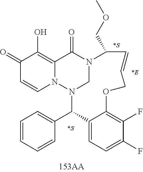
C1(=O)C=CN2C(=C1O)C(=O)N1CN2C(C2=CC=CC=C2)C2=CC=C(F)C(F)=C2OCC=CC1COC.[*S].[*S].[*E]
